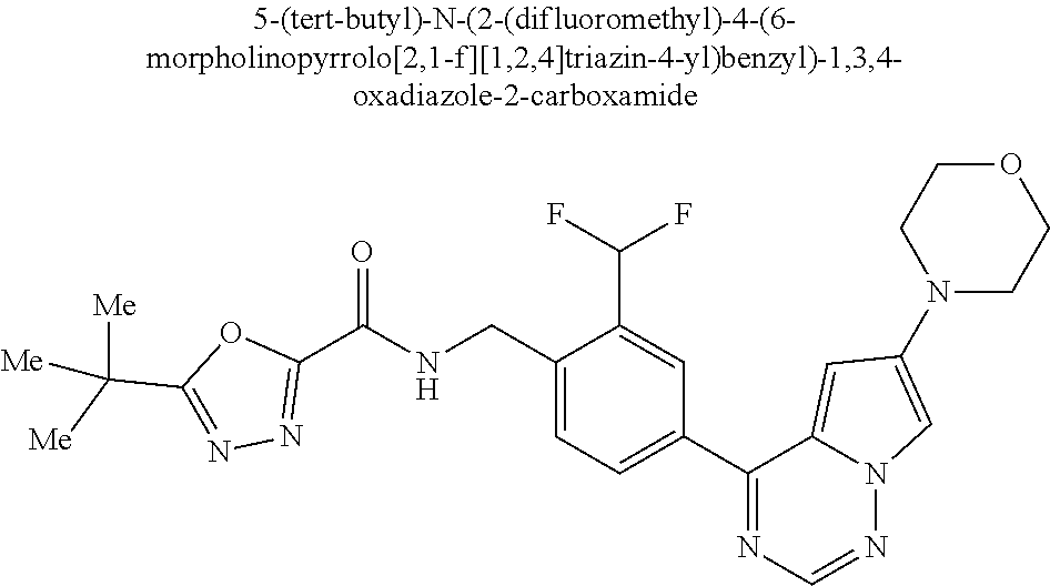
C1(C(NCC2=CC=C(C3=NC=NN4C3=CC(N3CCOCC3)=C4)C=C2C(F)F)=O)=NN=C(C([Me])([Me])[Me])O1
